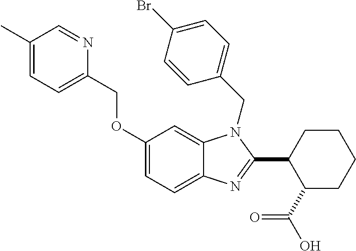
C1(OCC2=CC=C(C)C=N2)=CC=C2C(=C1)N(CC1=CC=C(Br)C=C1)C(C1CCCCC1C(O)=O)=N2
